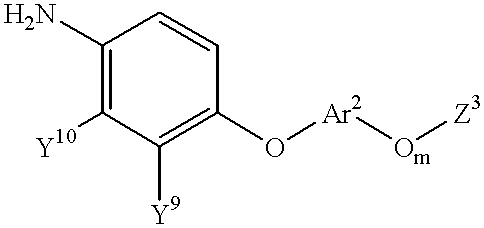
NC1=C([Y10])C([Y9])=C(O[Ar2][Om][Z3])C=C1
